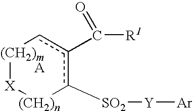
[(CH2)m]1[X][(CH2)n]c([SO2][Y][Ar])c(C(=O)[R1])c1
